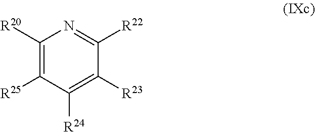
C1([R20])=C([R25])C([R24])=C([R23])C([R22])=N1
